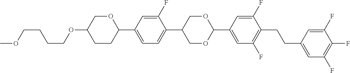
COCCCCOC1CCC(C2=CC=C(C3COC(C4=CC(F)=C(CCC5=CC(F)=C(F)C(F)=C5)C(F)=C4)OC3)C(F)=C2)OC1
